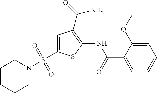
C1=C(S(N2CCCCC2)(=O)=O)SC(NC(=O)C2=CC=CC=C2OC)=C1C(=O)N
